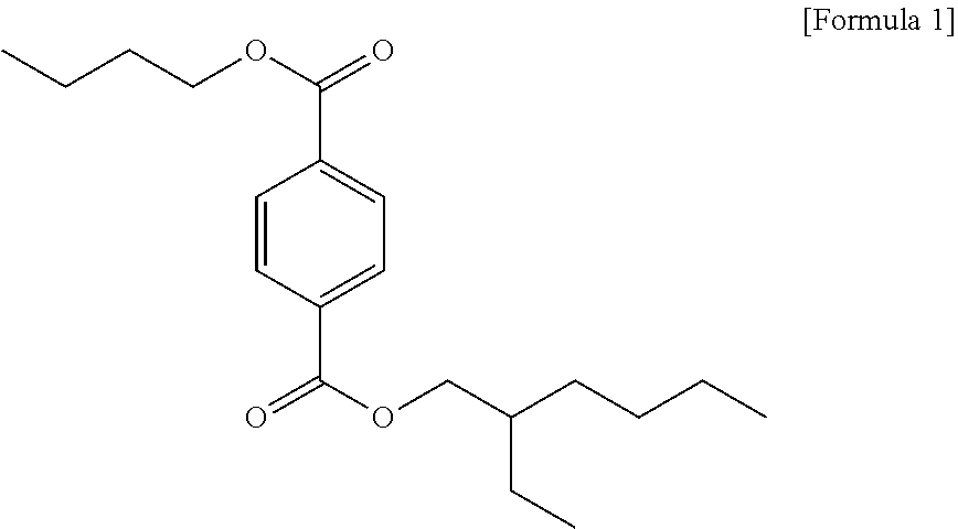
C1=CC(C(OCC(CCCC)CC)=O)=CC=C1C(OCCCC)=O
